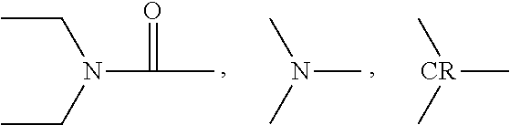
CCN(C(C)=O)CC.CN(C)C.C[CR](C)C
